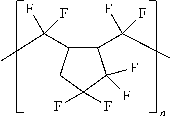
C1(C(F)(F)C)C(C(F)(F)C)C(F)(F)C(F)(F)C1
